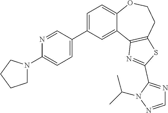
C1=NN(C(C)C)C(C2=NC3=C(CCOC4=CC=C(C5=CC=C(N6CCCC6)N=C5)C=C43)S2)=N1
